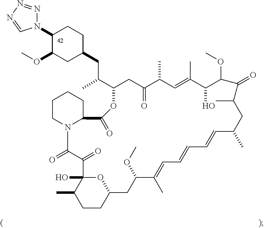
C1(N2N=NN=C2)C(OC)CC(CC(C)C2CC(=O)C(C)C=C(C)C(O)C(OC)C(=O)C(C)CC(C)C=CC=CC=C(C)C(OC)CC3OC(O)(C(C)CC3)C(=O)C(=O)N3C(CCCC3)C(=O)O2)CC1
